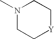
N1(C)CC[Y]CC1
